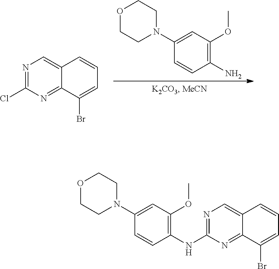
C1(N2CCOCC2)=CC(OC)=C(N)C=C1.N1=C(Cl)N=C2C(=C1)C=CC=C2Br.C1(N2CCOCC2)=CC(OC)=C(NC2=NC=C3C(=N2)C(Br)=CC=C3)C=C1
